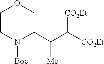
C1(C(C([CO2Et])[CO2Et])[Me])COCCN1[Boc]
